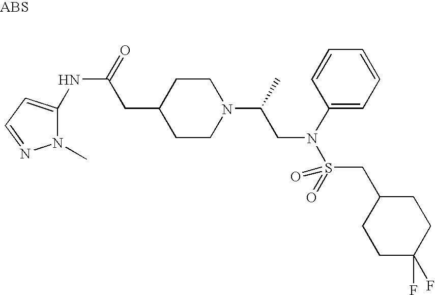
C1(NC(=O)CC2CCN(C(C)CN(S(=O)(CC3CCC(F)(F)CC3)=O)C3=CC=CC=C3)CC2)=CC=NN1C
